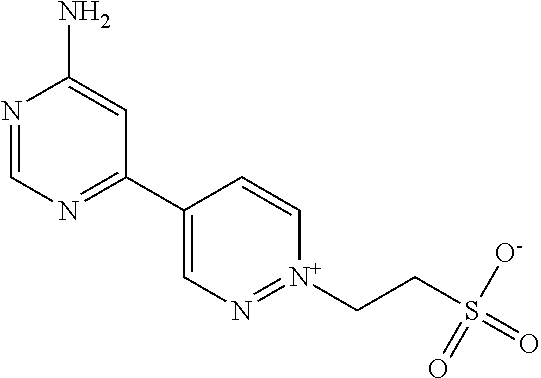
N1=CN=C(C2=CN=[N+](CCS(=O)([O-])=O)C=C2)C=C1N
